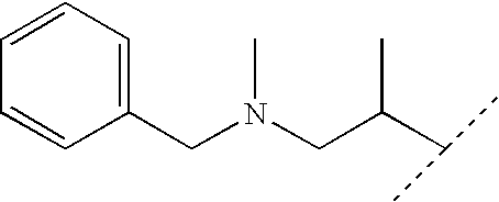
C1(CN(CC(C(C)C)C)C)=CC=CC=C1
